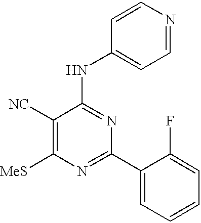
C1([MeS])=C([NC])C(NC2=CC=NC=C2)=NC(C2=CC=CC=C2F)=N1
